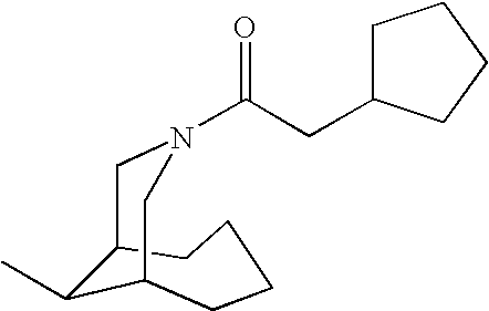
C(N1CC2C(C)C(CCCC2)C1)(CC1CCCC1)=O
